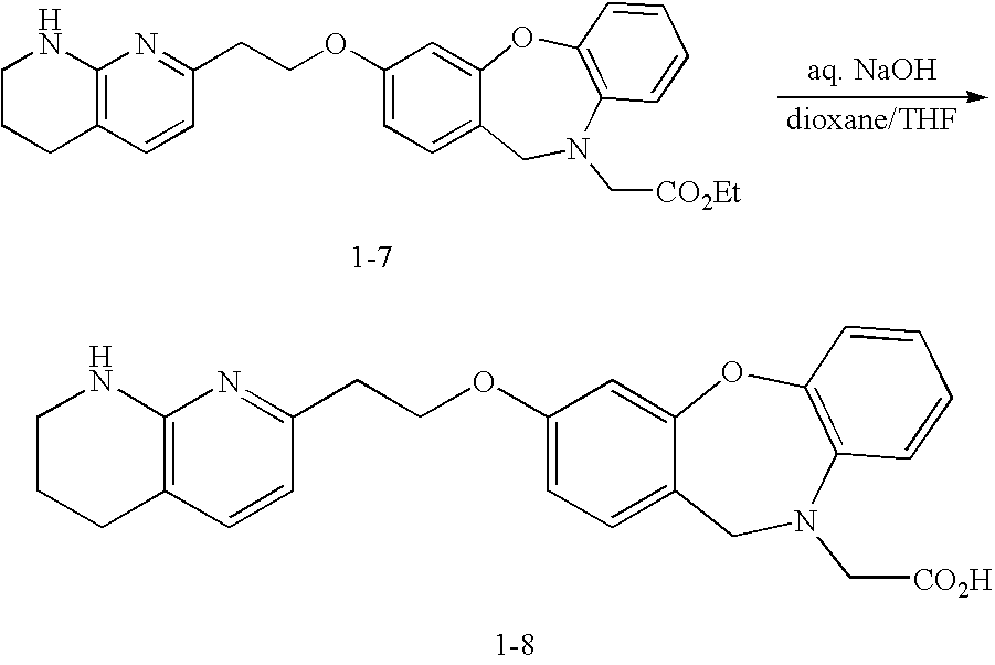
C12=C(C=CC(CCOC3=CC=C4C(=C3)OC3=C(N(C[CO2Et])C4)C=CC=C3)=N1)CCCN2.C12=C(C=CC(CCOC3=CC=C4C(=C3)OC3=C(N(C[CO2H])C4)C=CC=C3)=N1)CCCN2
